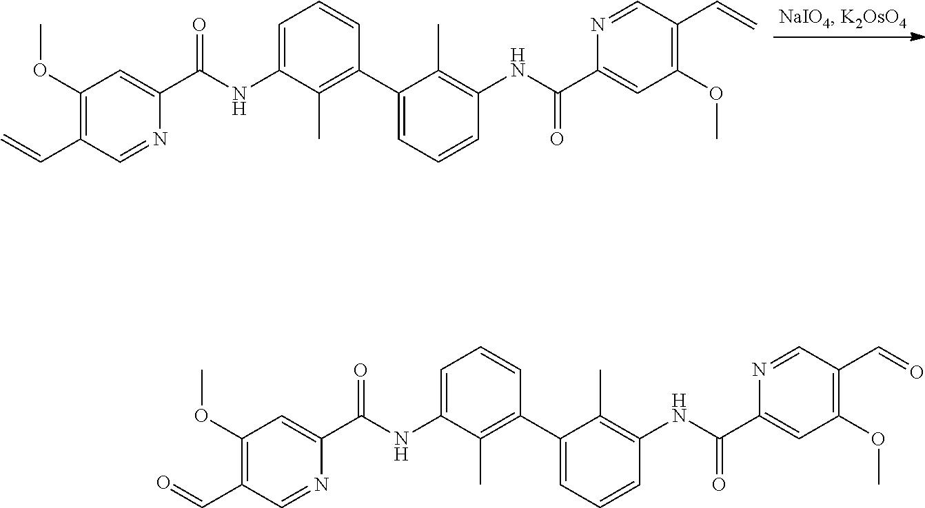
N1=CC(C=C)=C(OC)C=C1C(NC1=C(C)C(C2=C(C)C(NC(C3=CC(OC)=C(C=C)C=N3)=O)=CC=C2)=CC=C1)=O.N1=CC(C=O)=C(OC)C=C1C(NC1=C(C)C(C2=C(C)C(NC(C3=CC(OC)=C(C=O)C=N3)=O)=CC=C2)=CC=C1)=O
